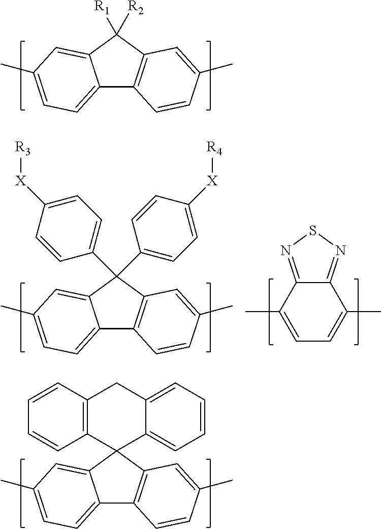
C12=C(C([R2])([R1])C3=CC(C)=CC=C13)C=C(C)C=C2.C12=C(C(C3=CC=C([X][R4])C=C3)(C3=CC=C([X][R3])C=C3)C3=CC(C)=CC=C13)C=C(C)C=C2.C12=NSN=C1C(C)=CC=C2C.C12=C(C=C(C)C=C1)C1(C3=CC(C)=CC=C23)C2=C(CC3=CC=CC=C13)C=CC=C2
